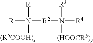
[R]N([R1])([R2]N([R4])([R3])[(HOOCR5)y])[(R5COOH)x]
